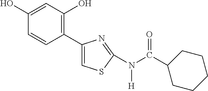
C1(C2=CSC(N(C(C3CCCCC3)=O)[H])=N2)=C(O)C=C(O)C=C1
